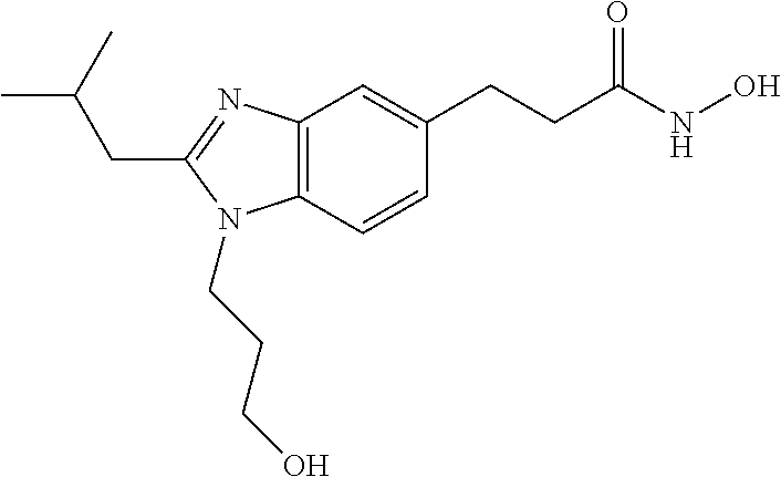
C12=C(C=CC(CCC(NO)=O)=C1)N(CCCO)C(CC(C)C)=N2
